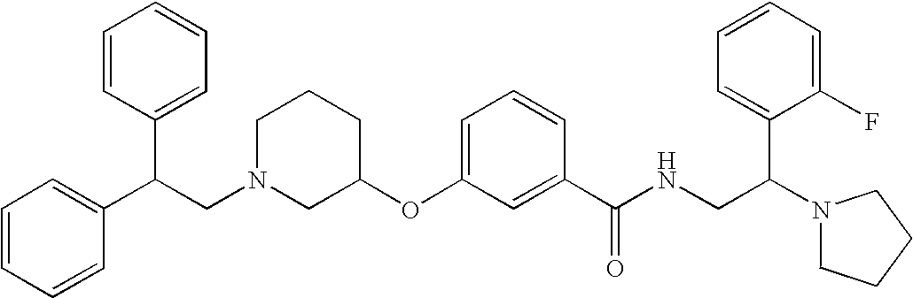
C1CCC(OC2=CC=CC(C(NCC(N3CCCC3)C3=CC=CC=C3F)=O)=C2)CN1CC(C1=CC=CC=C1)C1=CC=CC=C1
